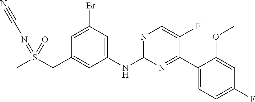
C1=C(Br)C=C(NC2=NC=C(F)C(C3=CC=C(F)C=C3OC)=N2)C=C1CS(C)(=NC#N)=O
